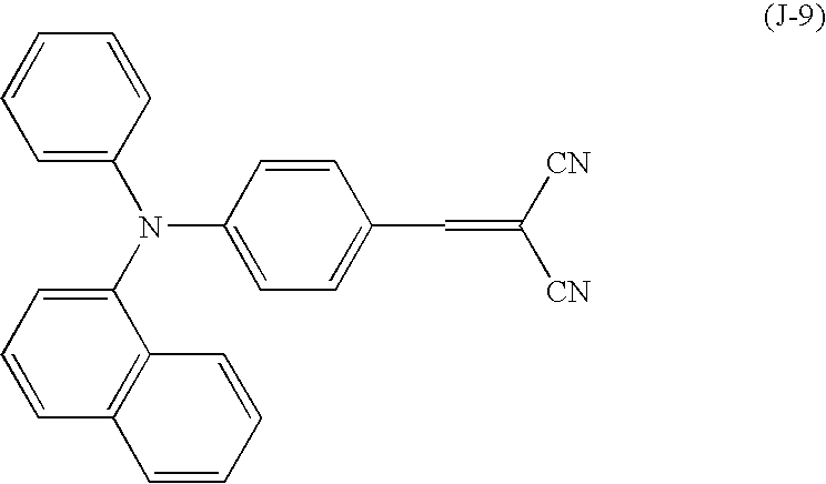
N(C1=CC=C(C=C([CN])[CN])C=C1)(C1=CC=CC=C1)C1=CC=CC2=C1C=CC=C2
